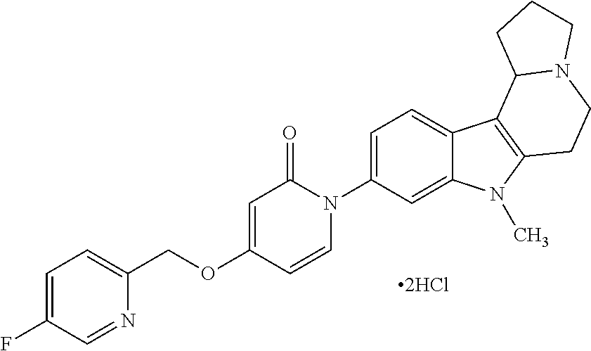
[2HCl].O(C1=CC(=O)N(C2=CC=C3C(=C2)N(C)C2=C3C3N(CC2)CCC3)C=C1)CC1=CC=C(F)C=N1
